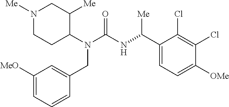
N1([Me])CCC(N(C(=O)NC(C2=CC=C([OMe])C(Cl)=C2Cl)[Me])CC2=CC([MeO])=CC=C2)C([Me])C1
